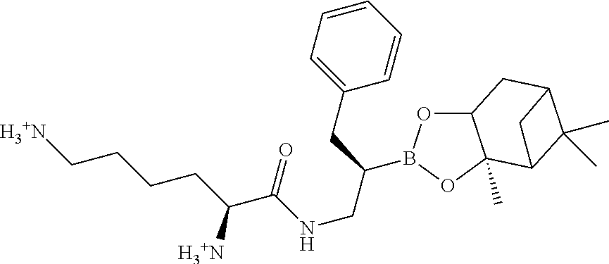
C12OB(C(CNC(C(CCCC[H3+N])[H3+N])=O)CC3=CC=CC=C3)OC1(C)C1C(C)(C)C(C2)C1
